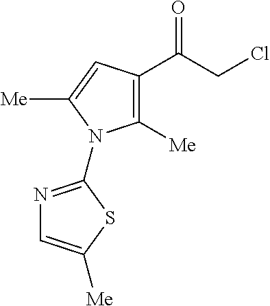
C1([Me])=C(C(CCl)=O)C=C([Me])N1C1=NC=C([Me])S1
